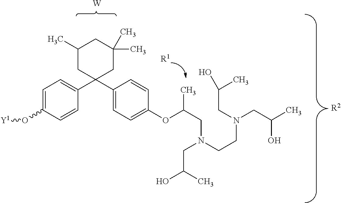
C1=C(O[Y1])C=CC(C2(C3=CC=C(OC(CN(CCN(CC(C)O)CC(C)O)CC(O)C)C)C=C3)CC(C)CC(C)(C)C2)=C1.[R2].[R1].[W]
